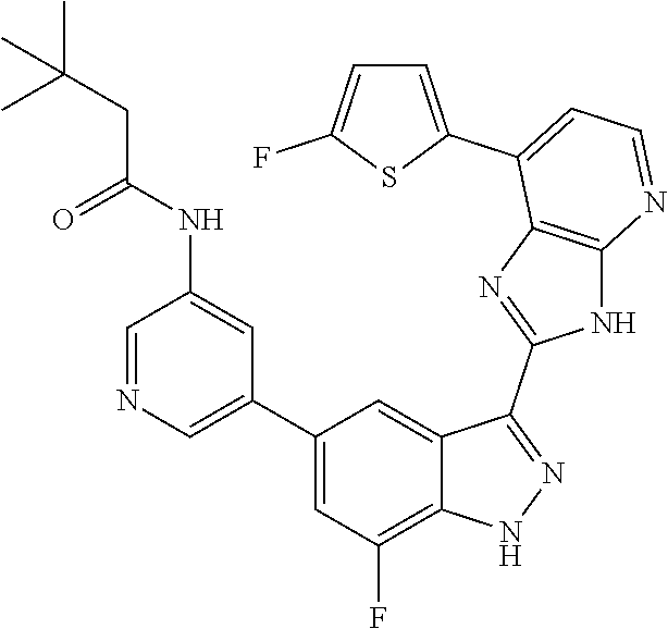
C1=NC=C(C2=CC(F)=C3C(=C2)C(C2=NC4=C(N2)N=CC=C4C2=CC=C(F)S2)=NN3)C=C1NC(CC(C)(C)C)=O
